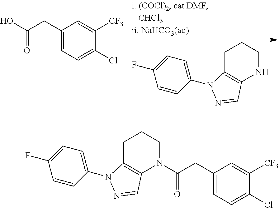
C1C2=C(NCC1)C=NN2C1=CC=C(F)C=C1.C1(CC(O)=O)=CC=C(Cl)C([CF3])=C1.C1C2=C(N(C(CC3=CC=C(Cl)C([CF3])=C3)=O)CC1)C=NN2C1=CC=C(F)C=C1
